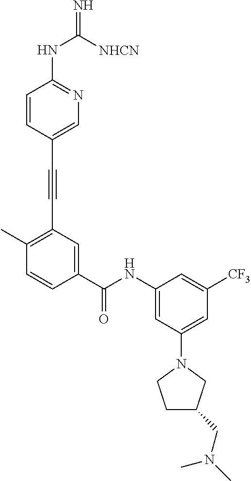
C1=CC(C#CC2=C(C)C=CC(C(NC3=CC(N4CCC(CN(C)C)C4)=CC([CF3])=C3)=O)=C2)=CN=C1NC([NHCN])=N
